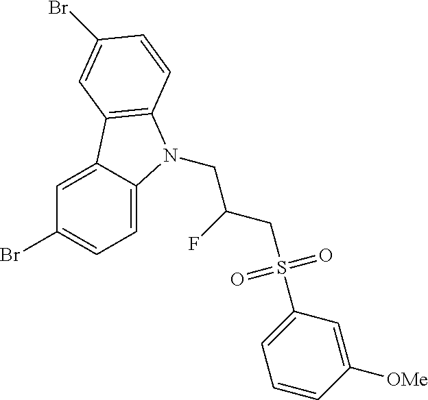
C1=C2C(=CC=C1Br)N(CC(CS(C1=CC=CC([OMe])=C1)(=O)=O)F)C1=C2C=C(Br)C=C1
